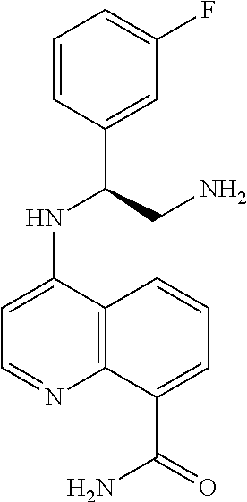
C1=CC(C(CN)NC2=CC=NC3=C2C=CC=C3C(=O)N)=CC(F)=C1
